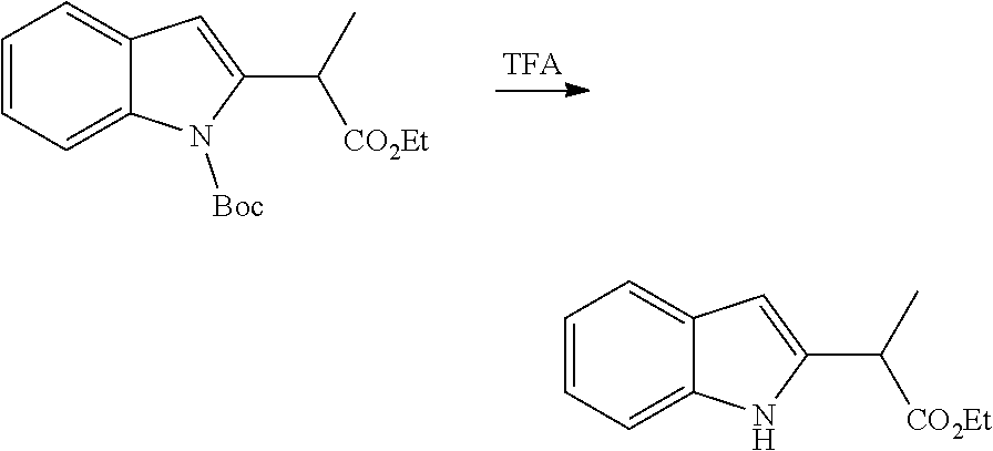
C1=CC=C2C(=C1)C=C(C([CO2Et])C)N2[Boc].C1=CC=C2C(=C1)C=C(C([CO2Et])C)N2
